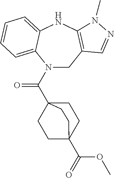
C1C2=C(NC3=CC=CC=C3N1C(C13CCC(C(=O)OC)(CC1)CC3)=O)N(C)N=C2
